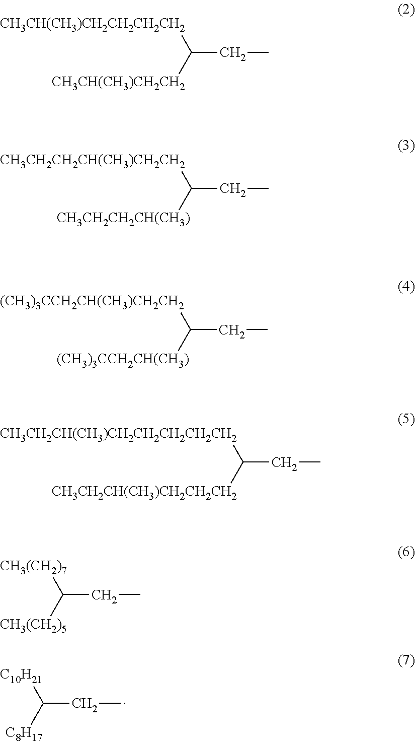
[C10H21]C([C8H17])CC.[CH3CH(CH3)CH2CH2CH2CH2]C([CH3CH(CH3)CH2CH2])CC.[CH3CH2CH2CH(CH3)CH2CH2]C([CH3CH2CH2CH(CH3)])CC.[(CH3)3CCH2CH(CH3)CH2CH2]C([(CH3)3CCH2CH(CH3)])CC.[CH3CH2CH(CH3)CH2CH2CH2CH2CH2]C([CH3CH2CH(CH3)CH2CH2CH2])CC.[CH3(CH2)7]C([CH3(CH2)5])CC
